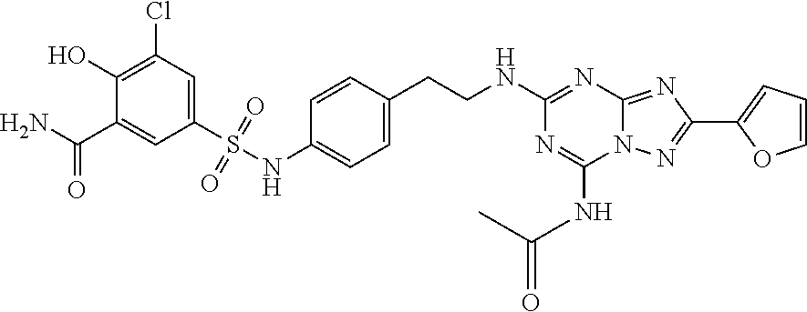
C1(C(=O)N)=CC(S(=O)(=O)NC2=CC=C(CCNC3=NC4=NC(C5=CC=CO5)=NN4C(NC(C)=O)=N3)C=C2)=CC(Cl)=C1O
